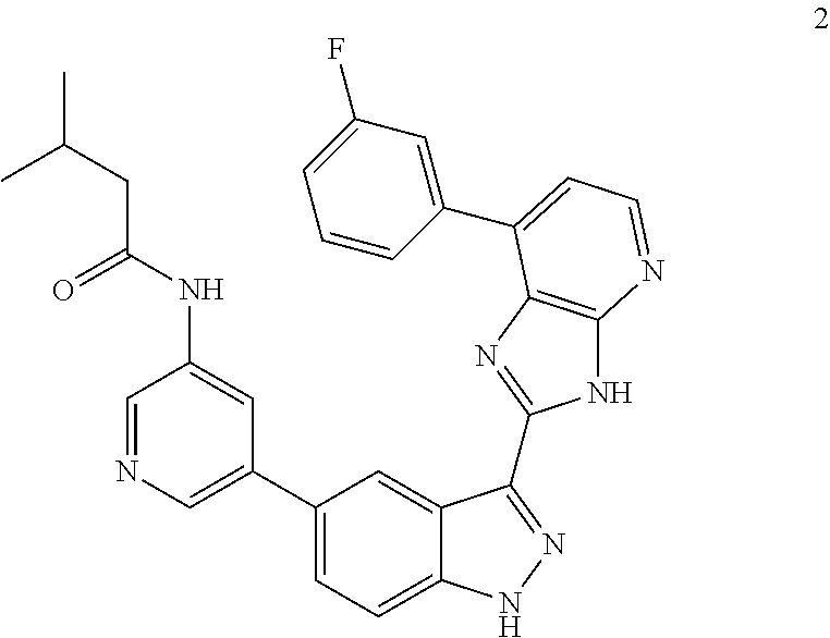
C1(C2=CC=C3C(=C2)C(C2=NC4=C(N2)N=CC=C4C2=CC(F)=CC=C2)=NN3)=CN=CC(NC(CC(C)C)=O)=C1
